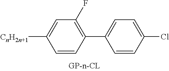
C1=CC(C2=CC=C(Cl)C=C2)=C(F)C=C1[CnH2n+1]
